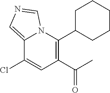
C12=CN=CN1C(C1CCCCC1)=C(C(=O)C)C=C2Cl
